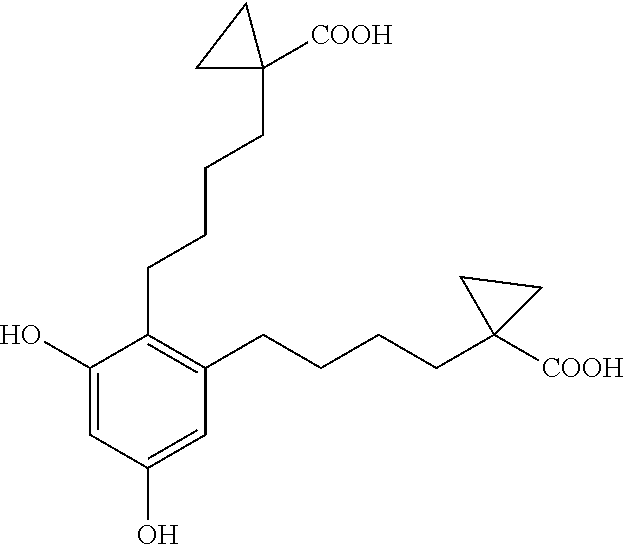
C1(CCCCC2([COOH])CC2)=C(CCCCC2([COOH])CC2)C=C(O)C=C1O
